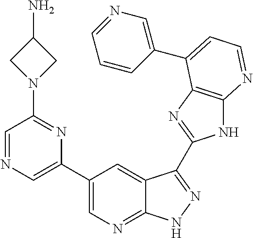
C1(C2=CN=C3C(=C2)C(C2=NC4=C(N2)N=CC=C4C2=CN=CC=C2)=NN3)=CN=CC(N2CC(N)C2)=N1
